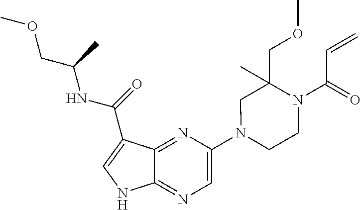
C1(N2CC(COC)(C)N(C(=O)C=C)CC2)=CN=C2C(=N1)C(C(=O)NC(C)COC)=CN2
